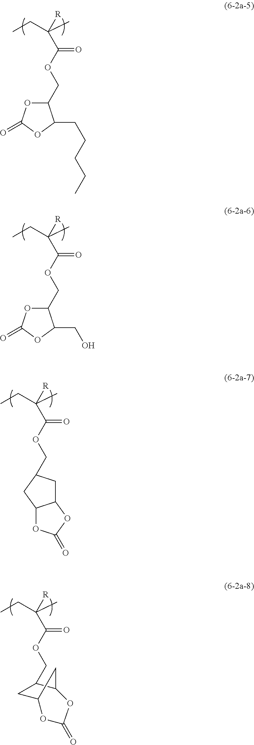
CCC(C)(C(OCC1OC(=O)OC1CCCCC)=O)[R].CCC(C)(C(OCC1OC(=O)OC1CO)=O)[R].CCC(C)(C(OCC1CC2C(C1)OC(=O)O2)=O)[R].CCC(C)(C(OCC1CC2CC1OC(=O)O2)=O)[R]
